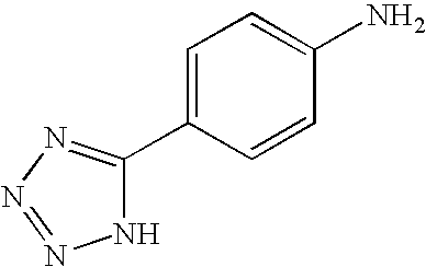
C1=C(C2=NN=NN2)C=CC(N)=C1
